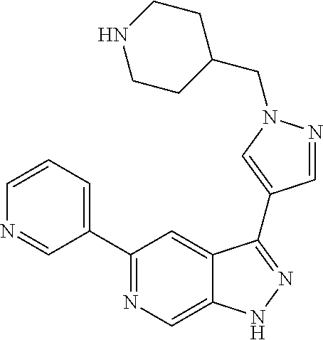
C1(C2=CC=CN=C2)=NC=C2C(=C1)C(C1=CN(CC3CCNCC3)N=C1)=NN2
